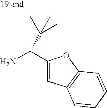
C1(C(N)C(C)(C)C)=CC2=C(O1)C=CC=C2
